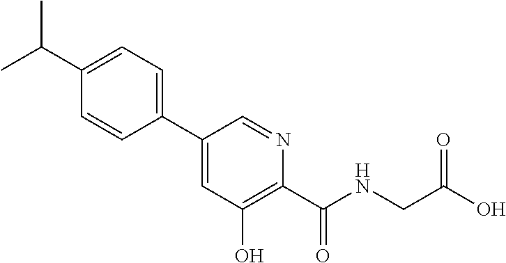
C1(C(C)C)=CC=C(C2=CC(O)=C(C(=O)NCC(O)=O)N=C2)C=C1
